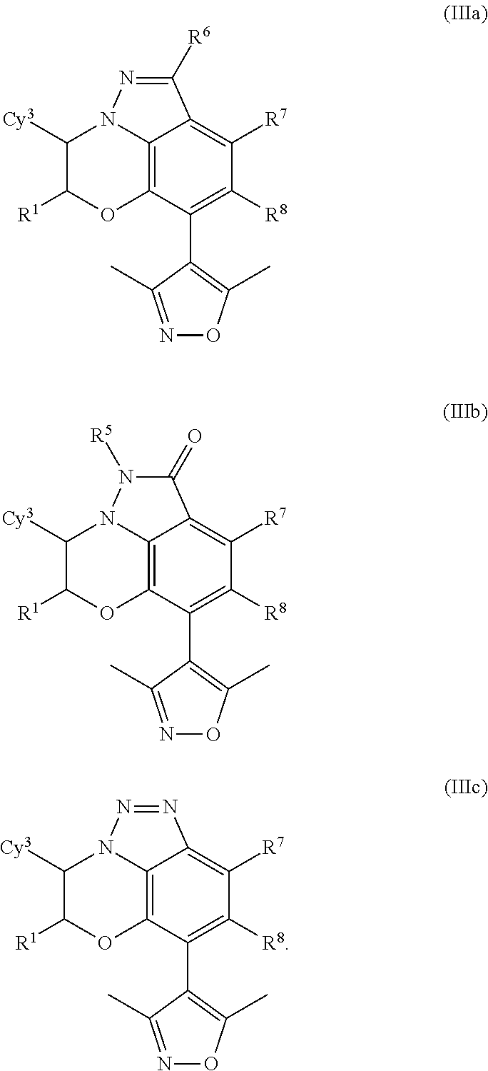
C12=C3C(C4=C(C)ON=C4C)=C([R8])C([R7])=C1C([R6])=NN2C([Cy3])C([R1])O3.C12=C3C(C4=C(C)ON=C4C)=C([R8])C([R7])=C1C(=O)N([R5])N2C([Cy3])C([R1])O3.C12=C3C(C4=C(C)ON=C4C)=C([R8])C([R7])=C1N=NN2C([Cy3])C([R1])O3
